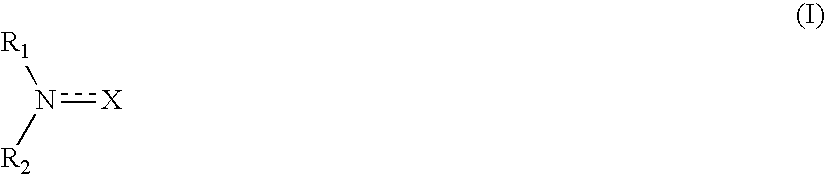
[R2]n([R1])[X]
